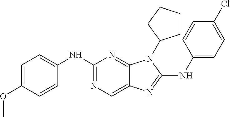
C1(NC2=CC=C(OC)C=C2)=NC=C2C(=N1)N(C1CCCC1)C(NC1=CC=C(Cl)C=C1)=N2
